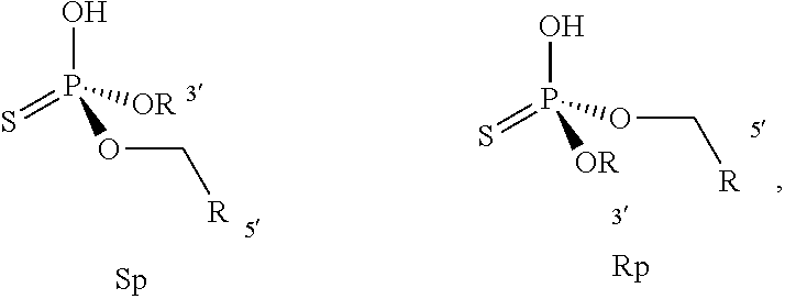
OP(=S)([OR])OC[R].OP(=S)(OC[R])[OR]
